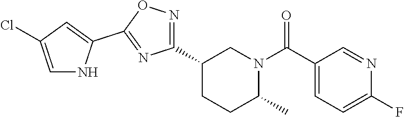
C1(C2=NOC(C3=CC(Cl)=CN3)=N2)CCC(C)N(C(C2=CC=C(F)N=C2)=O)C1
